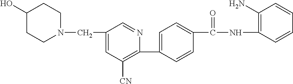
C1(O)CCN(CC2=CC([CN])=C(C3=CC=C(C(NC4=C(N)C=CC=C4)=O)C=C3)N=C2)CC1
